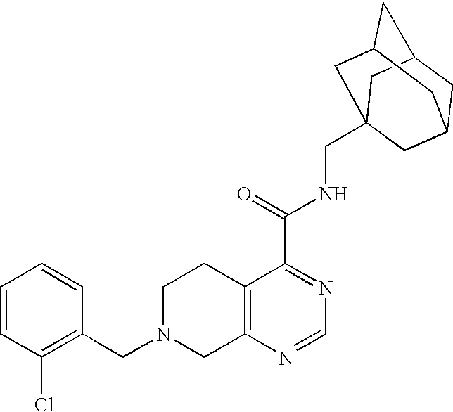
C1N(CC2=C(Cl)C=CC=C2)CC2=C(C1)C(C(=O)NCC13CC4CC(CC(C1)C4)C3)=NC=N2
